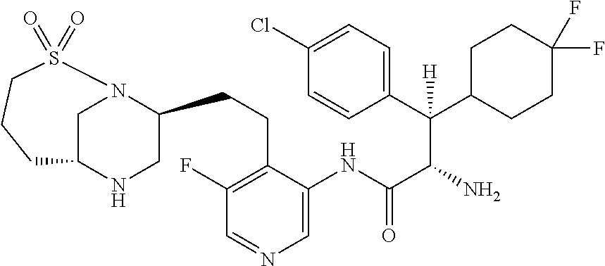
C1N2C(CCC3=C(F)C=NC=C3NC(C(N)C(C3=CC=C(Cl)C=C3)(C3CCC(F)(F)CC3)[H])=O)CNC1CCCS2(=O)=O
